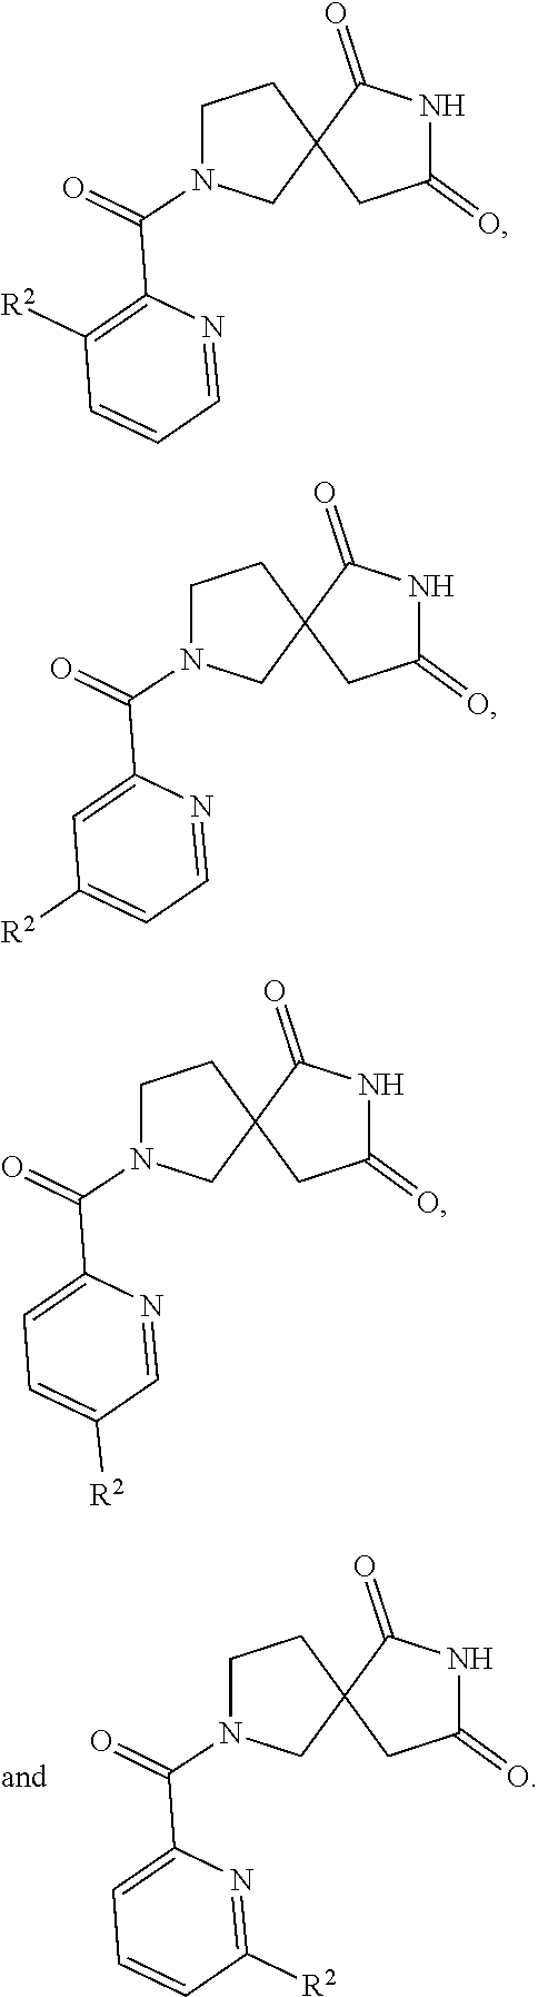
C(N1CCC2(C1)CC(=O)NC2=O)(C1=C([R2])C=CC=N1)=O.C(N1CCC2(C1)CC(=O)NC2=O)(C1=CC([R2])=CC=N1)=O.C(N1CCC2(C1)CC(=O)NC2=O)(C1=CC=C([R2])C=N1)=O.C(N1CCC2(C1)CC(=O)NC2=O)(C1=CC=CC([R2])=N1)=O
